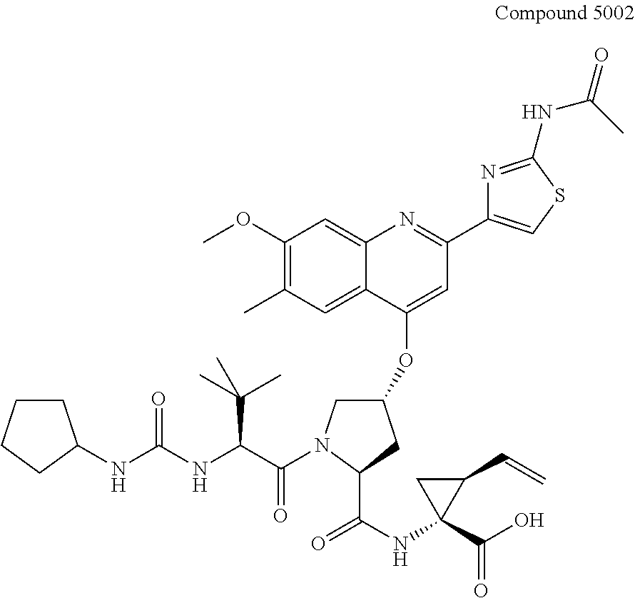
C1CCCC1NC(NC(C(=O)N1CC(OC2=CC(C3=CSC(NC(=O)C)=N3)=NC3=CC(OC)=C(C)C=C23)CC1C(NC1(C(O)=O)C(C=C)C1)=O)C(C)(C)C)=O
